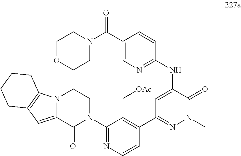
N12C(=CC3=C1CCCC3)C(=O)N(C1=NC=CC(C3=NN(C)C(=O)C(NC4=NC=C(C(=O)N5CCOCC5)C=C4)=C3)=C1C[OAc])CC2
